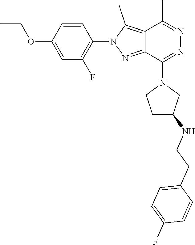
C1=C(OCC)C=CC(N2N=C3C(=C2C)C(C)=NN=C3N2CCC(NCCC3=CC=C(F)C=C3)C2)=C1F
